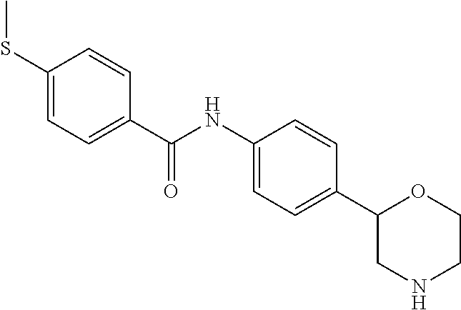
C1(SC)=CC=C(C(NC2=CC=C(C3CNCCO3)C=C2)=O)C=C1
